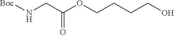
[Boc]NCC(OCCCCO)=O
